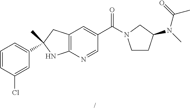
C(C1=CC2=C(N=C1)NC(C)(C1=CC=CC(Cl)=C1)C2)(=O)N1CCC(N(C)C(=O)C)C1
